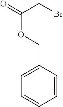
O=C(OCC1=CC=CC=C1)CBr
